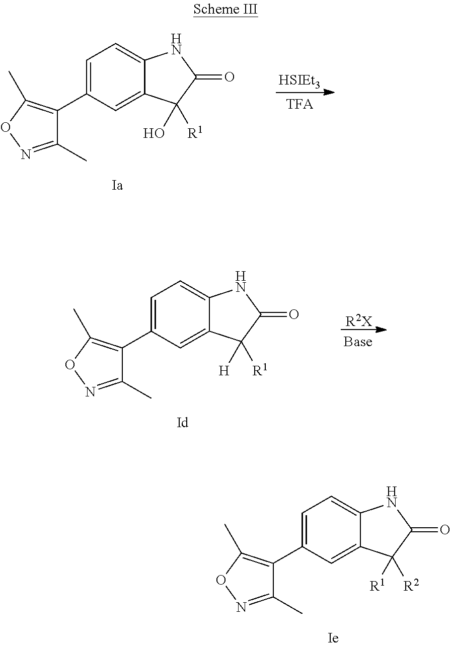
C1=C(C2=C(C)ON=C2C)C=C2C(=C1)NC(=O)C2([R1])[R2].C1=C(C2=C(C)ON=C2C)C=C2C(=C1)NC(=O)C2(O)[R1].[HSIEt3].C1=C(C2=C(C)ON=C2C)C=C2C(=C1)NC(=O)C2([H])[R1].[R2X]
